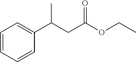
C1=CC=CC(C(CC(OCC)=O)C)=C1
